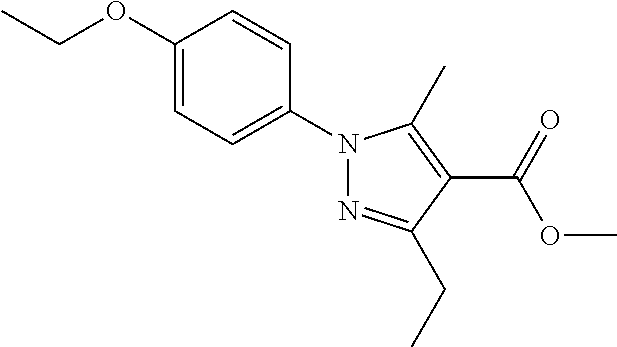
C1(OCC)=CC=C(N2N=C(CC)C(C(=O)OC)=C2C)C=C1
